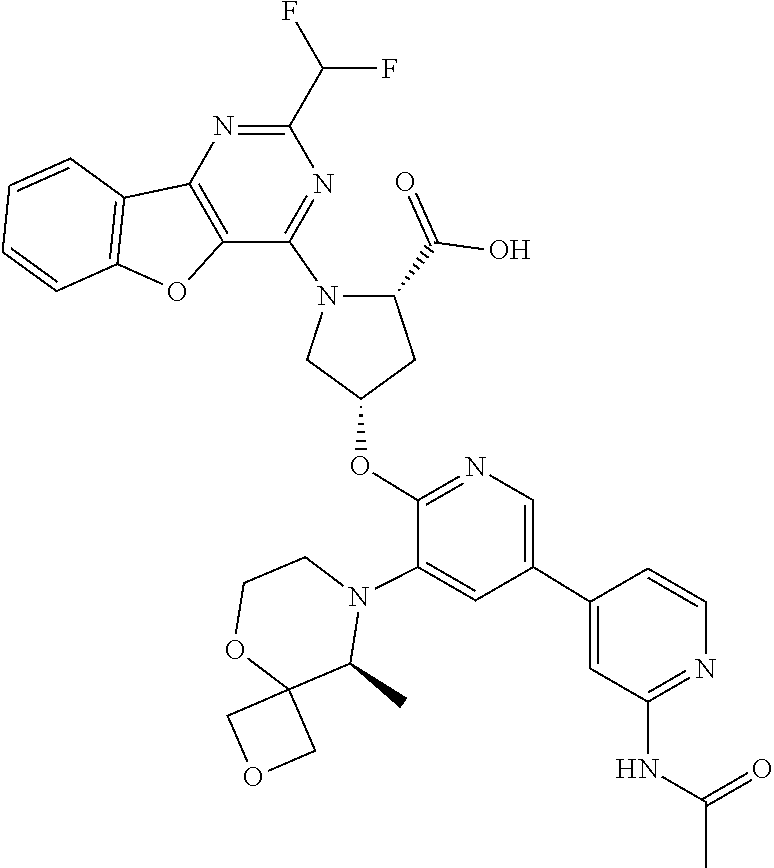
C12(COC1)OCCN(C1=CC(C3=CC(NC(C)=O)=NC=C3)=CN=C1OC1CN(C3=NC(C(F)F)=NC4=C3OC3=C4C=CC=C3)C(C(=O)O)C1)C2C
